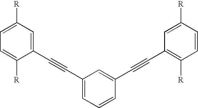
C1=C([R])C=C(C#CC2=CC=CC(C#CC3=C([R])C=CC([R])=C3)=C2)C([R])=C1
